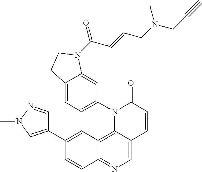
C12=C3C(=CN=C1C=CC(C1=CN(C)N=C1)=C2)C=CC(=O)N3C1=CC=C2C(=C1)N(C(C=CCN(CC#C)C)=O)CC2
